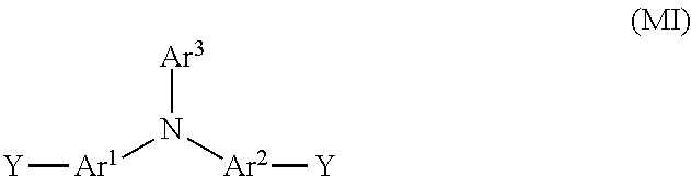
[Ar3]N([Ar2][Y])[Ar1][Y]
